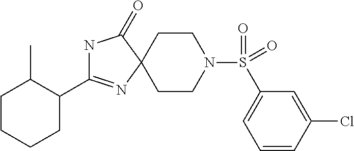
N1C(C2C(C)CCCC2)=NC2(C1=O)CCN(S(=O)(=O)C1=CC=CC(Cl)=C1)CC2
